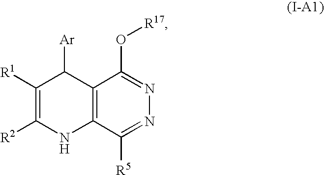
C12=C(C([R5])=NN=C1O[R17])NC([R2])=C([R1])C2[Ar]
